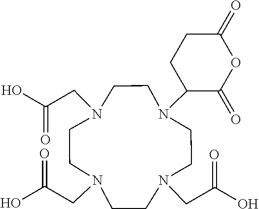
N1(CC(O)=O)CCN(CC(O)=O)CCN(C2C(=O)OC(=O)CC2)CCN(CC(O)=O)CC1
